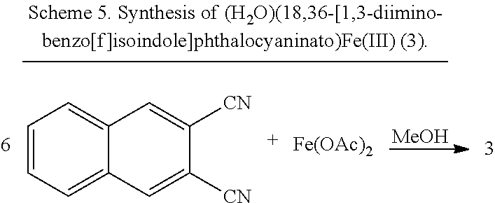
[MeOH].C1=CC=C2C(=C1)C=C([CN])C([CN])=C2.[Fe(OAc)2]
